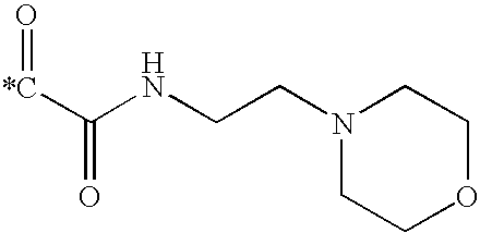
C([*C]=O)(NCCN1CCOCC1)=O
